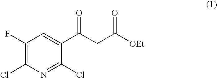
C1(F)=C(Cl)N=C(Cl)C(C(CC([OEt])=O)=O)=C1
